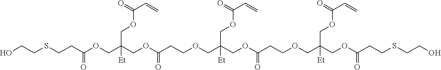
C(CC(OCC(COC(CCOCC(COC(CCOCC(COC(CCSCCO)=O)(COC(C=C)=O)[Et])=O)(COC(C=C)=O)[Et])=O)(COC(C=C)=O)[Et])=O)SCCO
